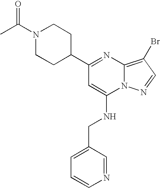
C1(C2CCN(C(C)=O)CC2)=NC2=C(Br)C=NN2C(NCC2=CC=CN=C2)=C1
